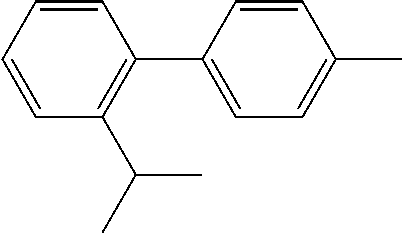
C1=CC(C2=C(C(C)C)C=CC=C2)=CC=C1C
